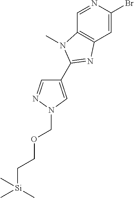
C1=C(Br)N=CC2=C1N=C(C1=CN(COCC[Si](C)(C)C)N=C1)N2C
